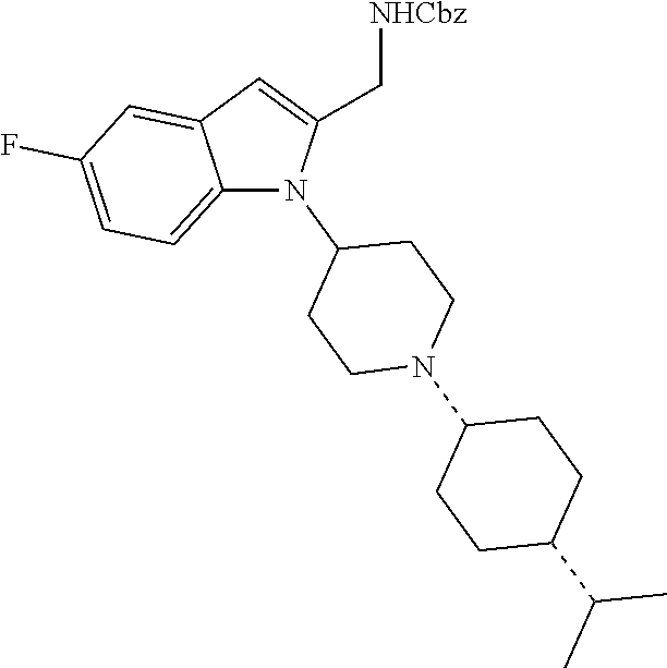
C12=CC=C(F)C=C1C=C(C[NHCbz])N2C1CCN(C2CCC(C(C)C)CC2)CC1
